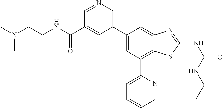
C1=NC=C(C2=CC(C3=CC=CC=N3)=C3C(=C2)N=C(NC(NCC)=O)S3)C=C1C(NCCN(C)C)=O
